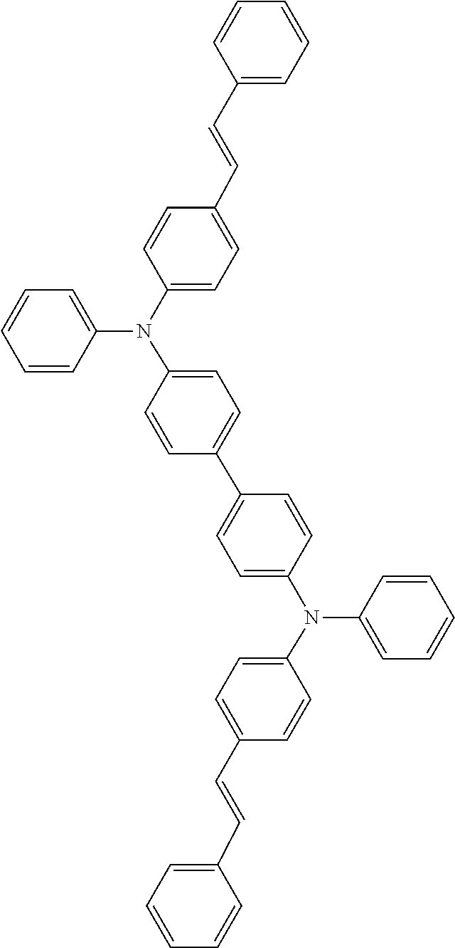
C1=C(C=CC2=CC=C(N(C3=CC=C(C4=CC=C(N(C5=CC=C(C=CC6=CC=CC=C6)C=C5)C5=CC=CC=C5)C=C4)C=C3)C3=CC=CC=C3)C=C2)C=CC=C1
